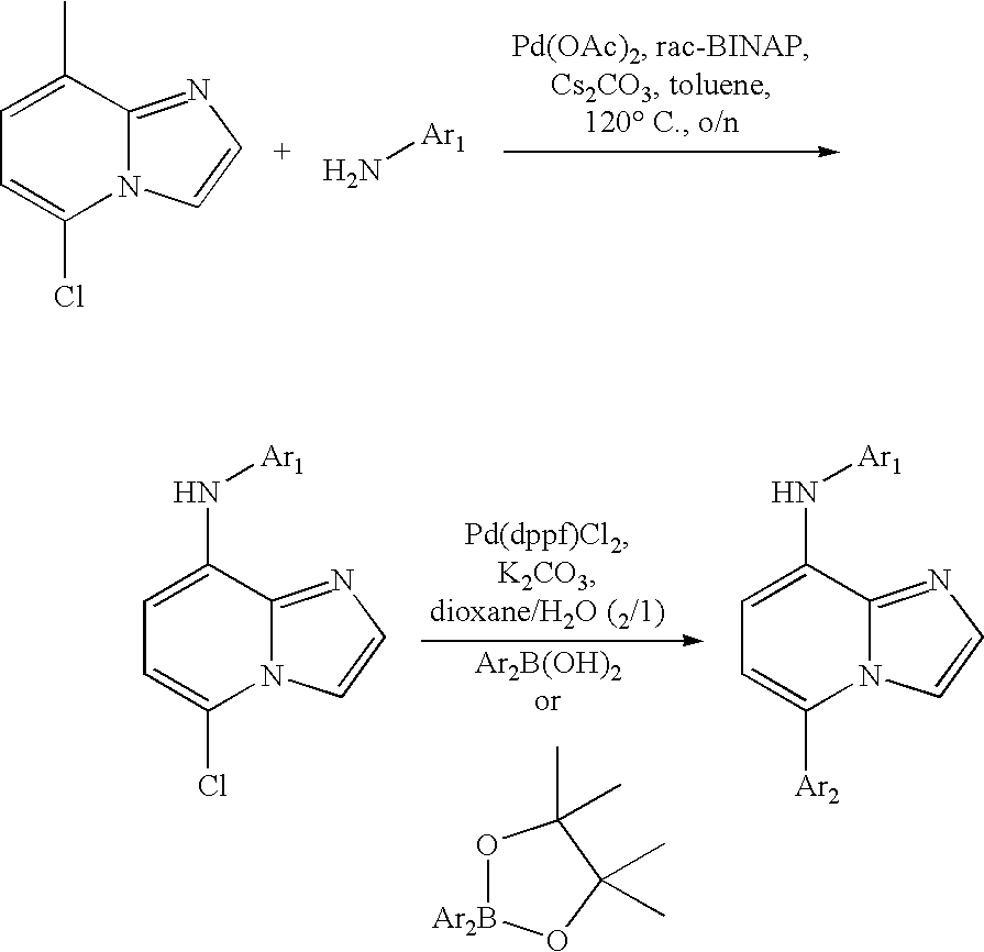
O1[Ar2B]OC(C)(C)C1(C)C.C1=C(N[Ar1])C2=NC=CN2C(Cl)=C1.C1=C(N[Ar1])C2=NC=CN2C([Ar2])=C1.C1=C(C)C2=NC=CN2C(Cl)=C1.N[Ar1]
